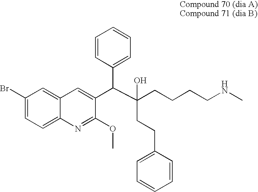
BrC1=CC=C2C(=C1)C=C(C(C(CCCCNC)(CCC1=CC=CC=C1)O)C1=CC=CC=C1)C(OC)=N2
